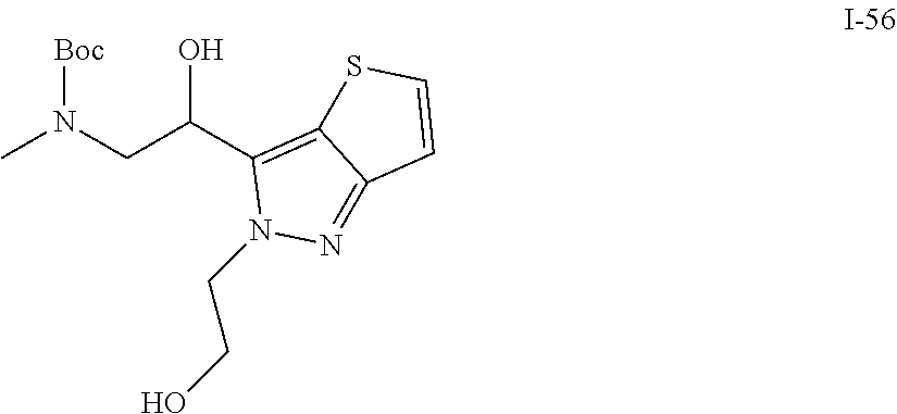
CN(CC(C1=C2C(=NN1CCO)C=CS2)O)[Boc]
